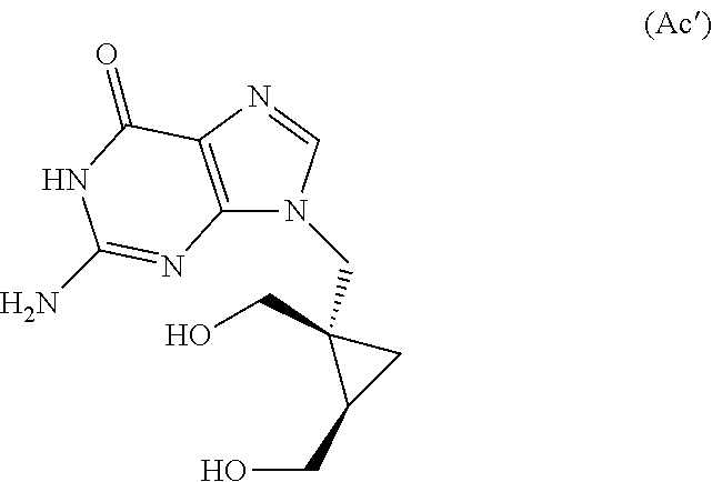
C1(CO)(CN2C3=C(N=C2)C(=O)NC(N)=N3)C(CO)C1
